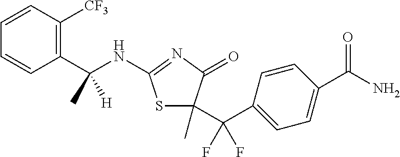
C1=CC(C(NC2=NC(=O)C(C(C3=CC=C(C(N)=O)C=C3)(F)F)(C)S2)(C)[H])=C([CF3])C=C1
